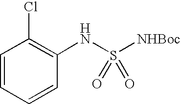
C1=CC=CC(NS([NHBoc])(=O)=O)=C1Cl
